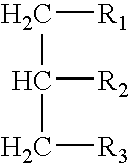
C(C(C[R3])[R2])[R1]
